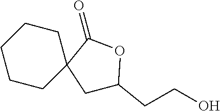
C1C(CCO)OC(=O)C12CCCCC2
